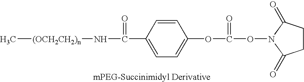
C[(OCH2CH2)n]NC(=O)C1=CC=C(OC(=O)ON2C(=O)CCC2=O)C=C1
